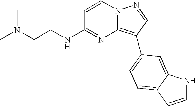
N(CCNC1=NC2=C(C3=CC=C4C(=C3)NC=C4)C=NN2C=C1)(C)C
